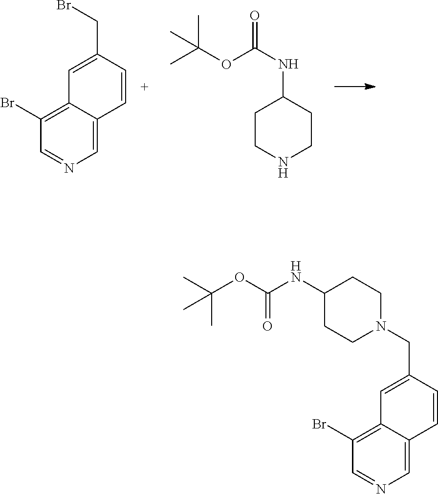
C1(Br)=C2C(=CN=C1)C=CC(CBr)=C2.C1CNCCC1NC(=O)OC(C)(C)C.C1(Br)=C2C(=CN=C1)C=CC(CN1CCC(NC(OC(C)(C)C)=O)CC1)=C2
